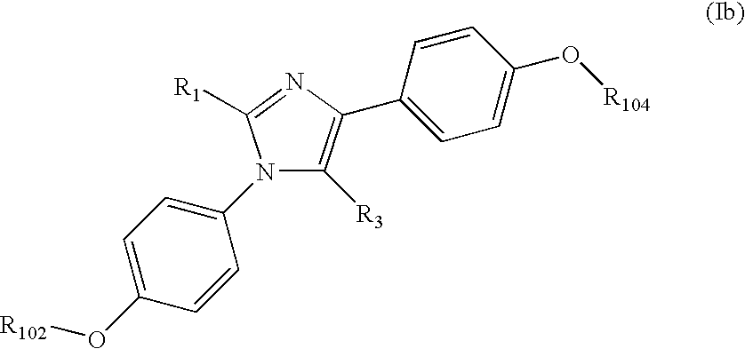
C1(N2C([R3])=C(C3=CC=C(O[R104])C=C3)N=C2[R1])=CC=C(O[R102])C=C1
